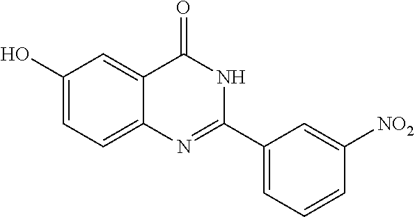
C1(O)=CC=C2C(=C1)C(=O)NC(C1=CC=CC([NO2])=C1)=N2
